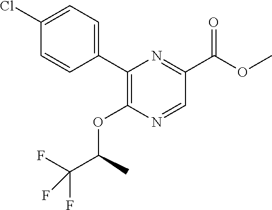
FC(C(OC1=C(C2=CC=C(Cl)C=C2)N=C(C(OC)=O)C=N1)C)(F)F
